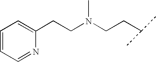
C1(CCN(CCC(C)C)C)=CC=CC=N1
